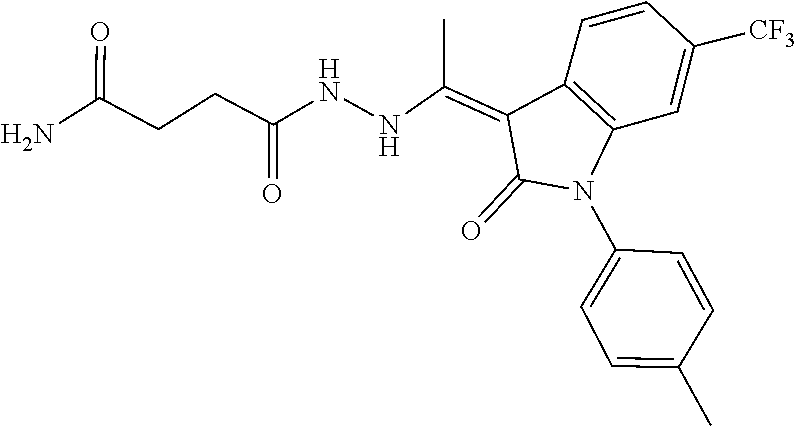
C1=CC(C)=CC=C1N1C2=C(C=CC([CF3])=C2)C(=C(C)NNC(=O)CCC(N)=O)C1=O
